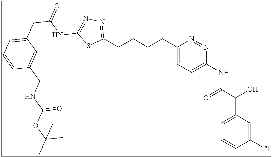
C1(CCCCC2=CC=C(NC(C(C3=CC=CC(Cl)=C3)O)=O)N=N2)=NN=C(NC(CC2=CC=CC(CNC(OC(C)(C)C)=O)=C2)=O)S1
